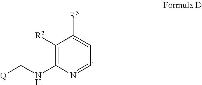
C1(NC[Q])=C([R2])C([R3])=CC=N1
